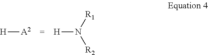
[H][A2].[H]N([R1])[R2]
